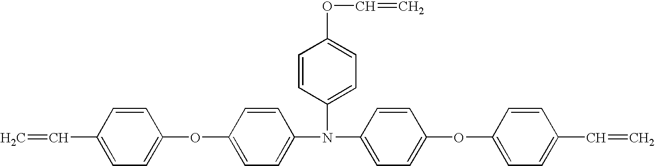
C=CC1=CC=C(OC2=CC=C(N(C3=CC=C(OC4=CC=C(C=C)C=C4)C=C3)C3=CC=C(OC=C)C=C3)C=C2)C=C1
